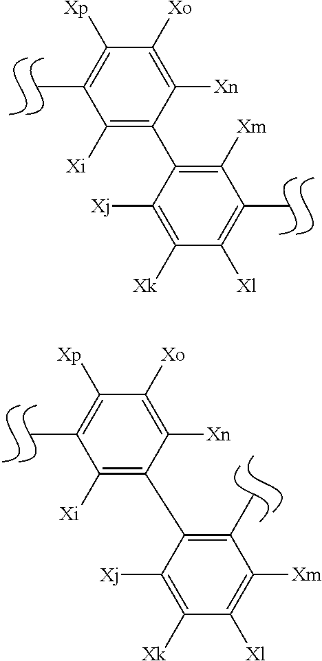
C1([Xi])=C(C2=C([Xm])C(C)=C([Xl])C([Xk])=C2[Xj])C([Xn])=C([Xo])C([Xp])=C1C.C1([Xi])=C(C2=C(C)C([Xm])=C([Xl])C([Xk])=C2[Xj])C([Xn])=C([Xo])C([Xp])=C1C
